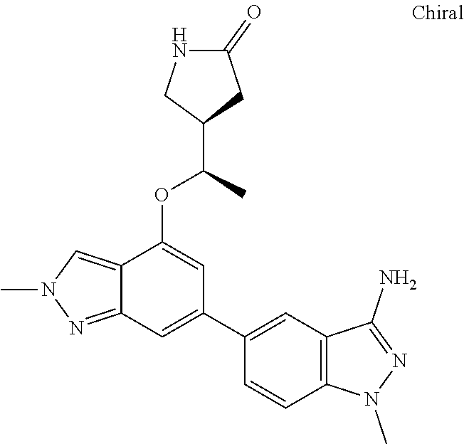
C12=NN(C)C=C1C(OC(C)C1CC(=O)NC1)=CC(C1=CC3=C(C=C1)N(C)N=C3N)=C2
